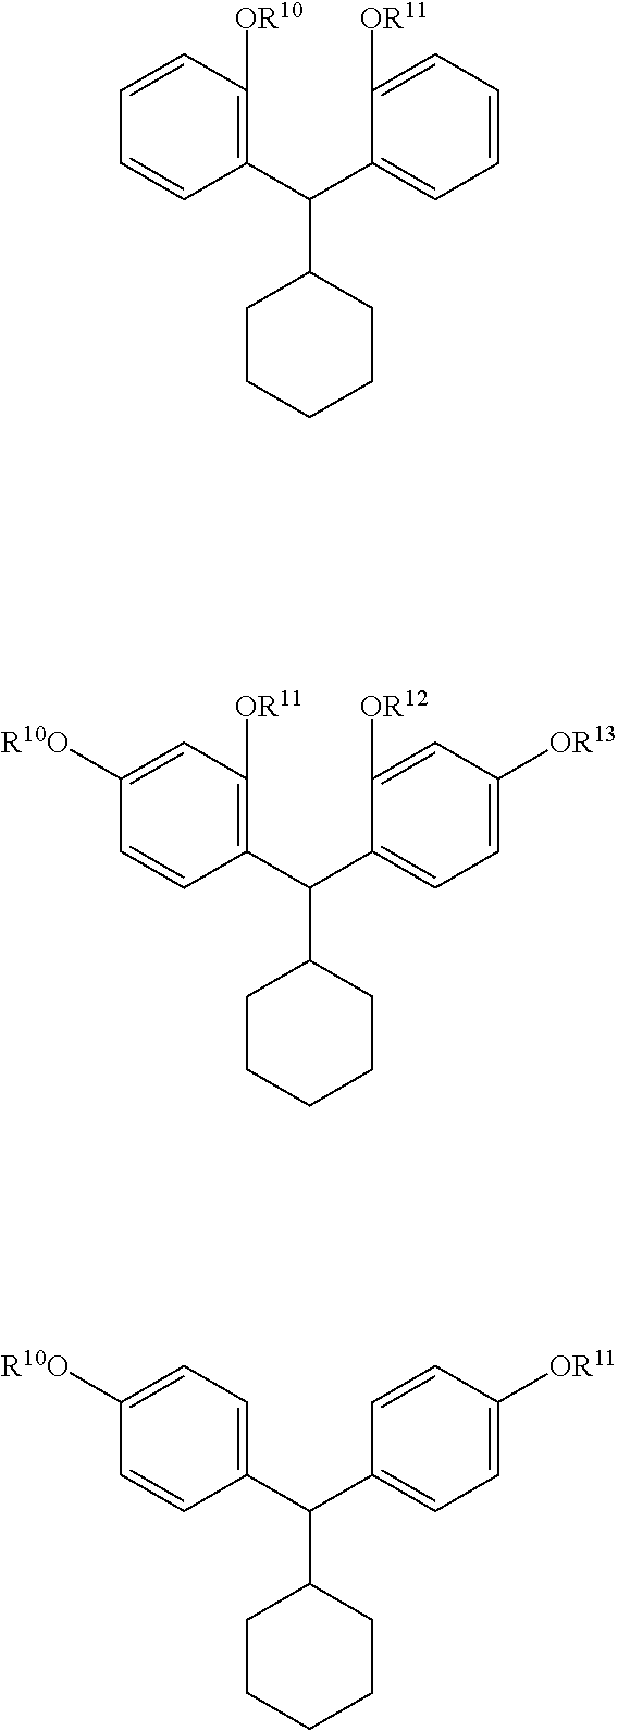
C1(C(C2=CC=C([OR11])C=C2)C2CCCCC2)=CC=C([R10O])C=C1.C1(C(C2=CC=C([OR13])C=C2[OR12])C2CCCCC2)=C([OR11])C=C([R10O])C=C1.C1(C(C2=CC=CC=C2[OR11])C2CCCCC2)=C([OR10])C=CC=C1
